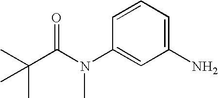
C1=CC=C(N)C=C1N(C(C(C)(C)C)=O)C
